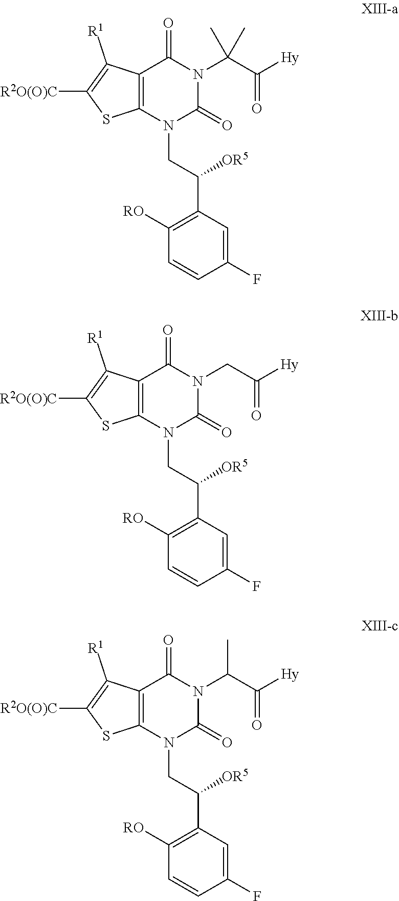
C12=C(N(CC(C3=C([RO])C=CC(F)=C3)[OR5])C(=O)N(C(C([Hy])=O)(C)C)C1=O)SC([R2O(O)C])=C2[R1].C12=C(N(CC(C3=C([RO])C=CC(F)=C3)[OR5])C(=O)N(CC([Hy])=O)C1=O)SC([R2O(O)C])=C2[R1].C12=C(N(CC(C3=C([RO])C=CC(F)=C3)[OR5])C(=O)N(C(C([Hy])=O)C)C1=O)SC([R2O(O)C])=C2[R1]
